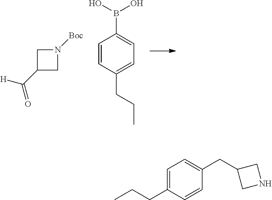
C1C(C([H])=O)CN1[Boc].C1=CC(CCC)=CC=C1B(O)O.C1=C(CCC)C=CC(CC2CNC2)=C1
